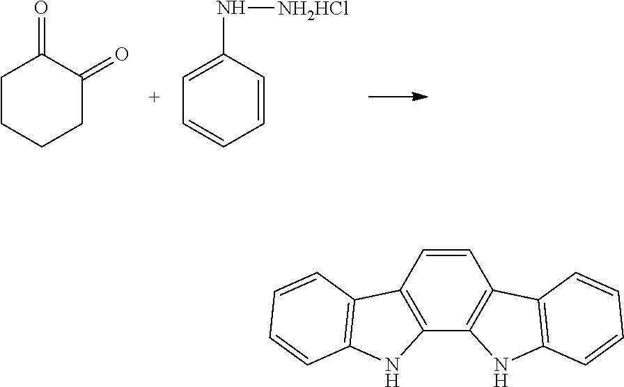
C1CCCC(=O)C1=O.C1=C(N[NH2HCl])C=CC=C1.C12=C(C=CC3=C1NC1=C3C=CC=C1)C1=C(N2)C=CC=C1
